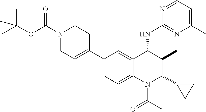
C1(C2=CCN(C(OC(C)(C)C)=O)CC2)=CC=C2C(=C1)C(NC1=NC(C)=CC=N1)C(C)C(C1CC1)N2C(C)=O
